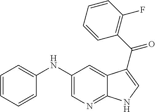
N(C1=CC=CC=C1)C1=CN=C2C(=C1)C(C(C1=C(F)C=CC=C1)=O)=CN2
